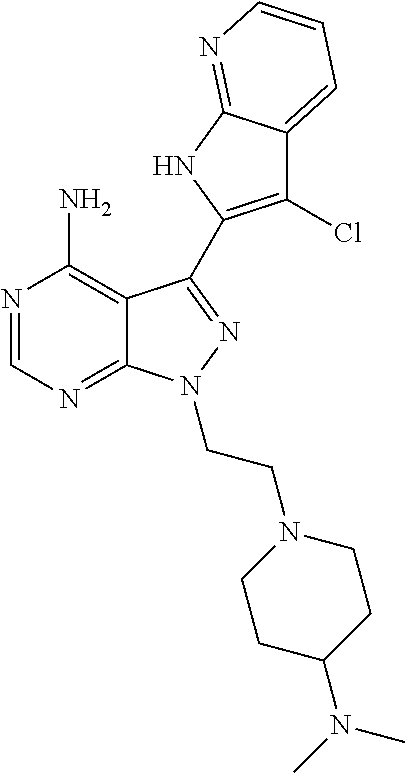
C12=C(N)N=CN=C1N(CCN1CCC(N(C)C)CC1)N=C2C1=C(Cl)C2=CC=CN=C2N1
